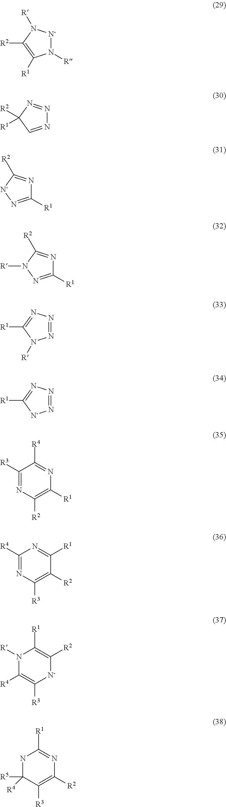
N1([R])[N-]N([R])C([R2])=C1[R1].N1=CC([R2])([R1])N=N1.C1([R1])=N[N-]C([R2])=N1.C1([R1])=NN([R])C([R2])=N1.N1=NN=C([R1])N1[R].N1=NN=C([R1])[N-]1.C1([R3])=NC([R2])=C([R1])N=C1[R4].C1([R4])=NC([R3])=C([R2])C([R1])=N1.N1([R])C([R4])=C([R3])[N-]C([R2])=C1[R1].N1C([R4])([R5])C([R3])=C([R2])N=C1[R1]
